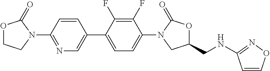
O1CCN(C2=NC=C(C3=CC=C(N4CC(CNC5=NOC=C5)OC4=O)C(F)=C3F)C=C2)C1=O
